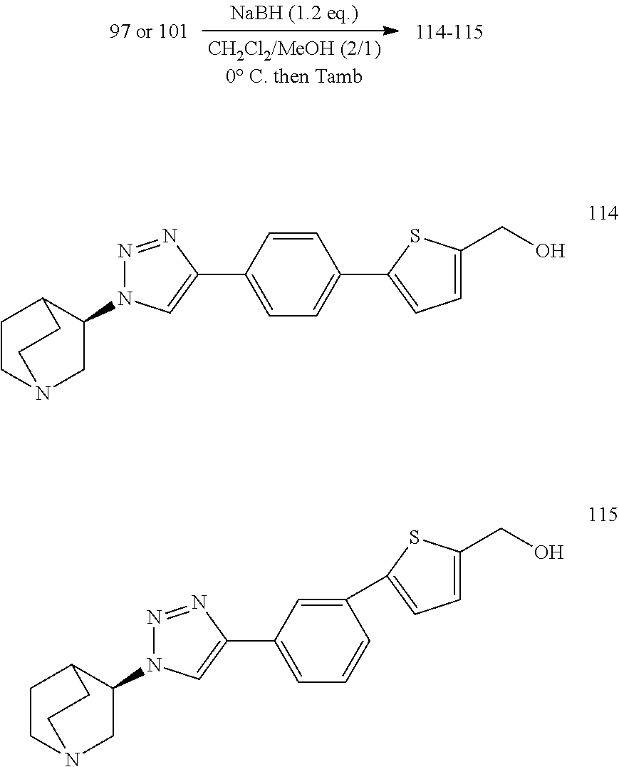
C1CN2CC(N3N=NC(C4=CC=C(C5=CC=C(CO)S5)C=C4)=C3)C1CC2.C1CN2CC(N3N=NC(C4=CC=CC(C5=CC=C(CO)S5)=C4)=C3)C1CC2
